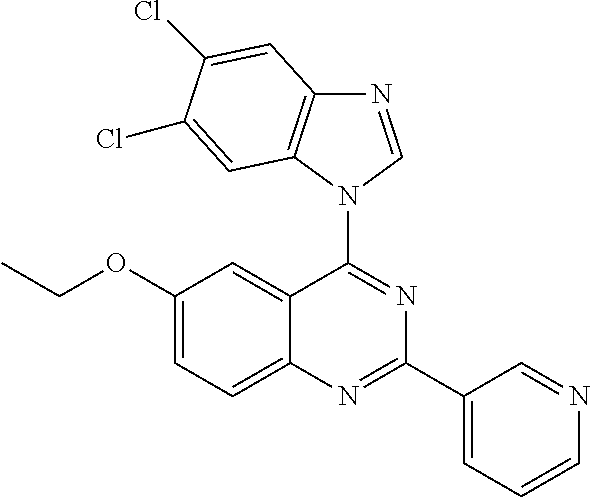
C1(OCC)=CC=C2C(=C1)C(N1C=NC3=C1C=C(Cl)C(Cl)=C3)=NC(C1=CC=CN=C1)=N2
